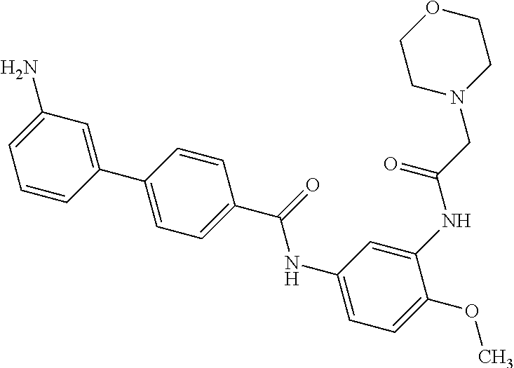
C1=CC=C(N)C=C1C1=CC=C(C(NC2=CC=C(OC)C(NC(CN3CCOCC3)=O)=C2)=O)C=C1
